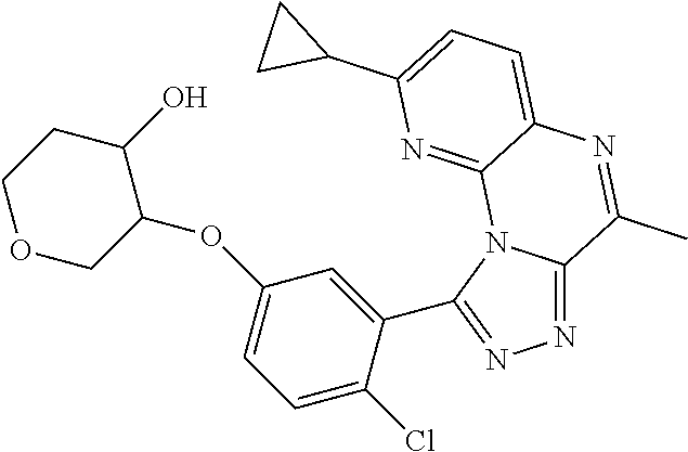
N1=C2N(C(C3=CC(OC4C(O)CCOC4)=CC=C3Cl)=N1)C1=NC(C3CC3)=CC=C1N=C2C
